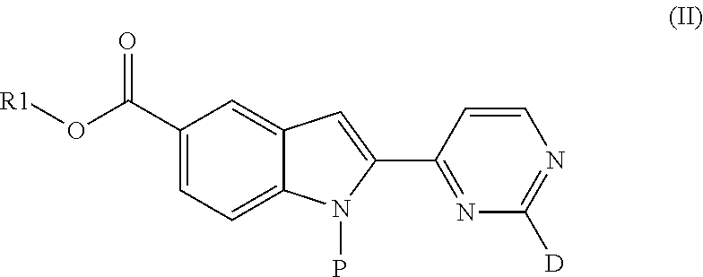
C1(C(O[R1])=O)=CC=C2C(=C1)C=C(C1=NC([D])=NC=C1)N2P
